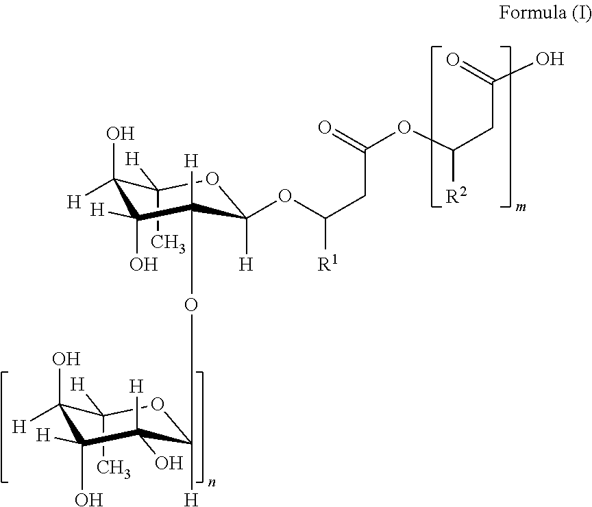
C1(O)([H])C([H])(C)OC([H])(OC(CC(OC(CC(O)=O)[R2])=O)[R1])C([H])(OC2([H])OC([H])(C)C(O)([H])C(O)([H])C2([H])O)C1(O)[H]
